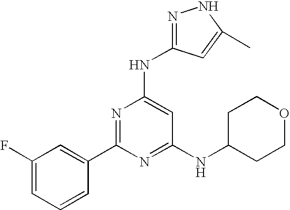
C1(F)=CC=CC(C2=NC(NC3=NNC(C)=C3)=CC(NC3CCOCC3)=N2)=C1
